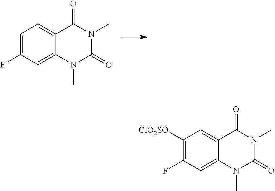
C1=C(F)C=C2C(=C1)C(=O)N(C)C(=O)N2C.C1([ClO2SO])=C(F)C=C2C(=C1)C(=O)N(C)C(=O)N2C
